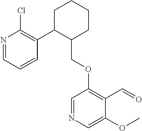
C1C(C2=C(Cl)N=CC=C2)C(COC2=C(C=O)C(OC)=CN=C2)CCC1
